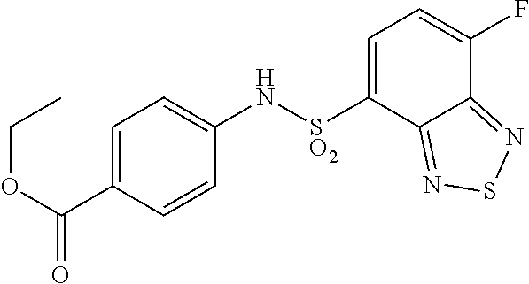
C1=C(C(OCC)=O)C=CC(N[SO2]C2=CC=C(F)C3=NSN=C23)=C1
